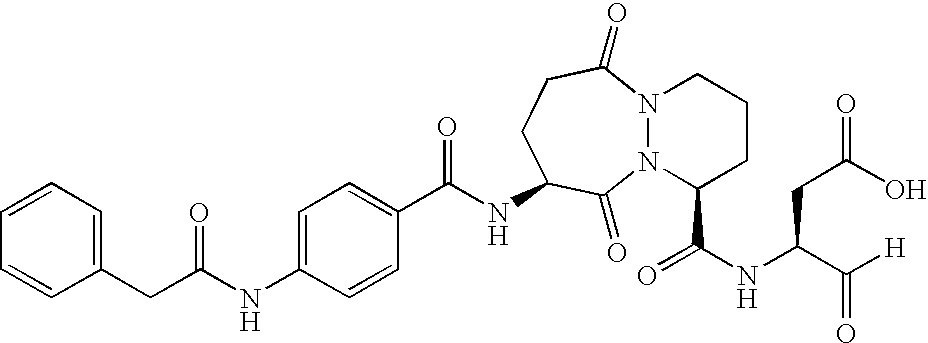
C(NC1CCC(=O)N2N(C1=O)C(C(NC(C([H])=O)CC(O)=O)=O)CCC2)(C1=CC=C(NC(CC2=CC=CC=C2)=O)C=C1)=O
